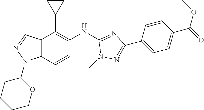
C12=C(C=CC(NC3=NC(C4=CC=C(C(=O)OC)C=C4)=NN3C)=C1C1CC1)N(C1CCCCO1)N=C2
